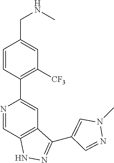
N1=CC2=C(C=C1C1=C([CF3])C=C(CNC)C=C1)C(C1=CN(C)N=C1)=NN2
